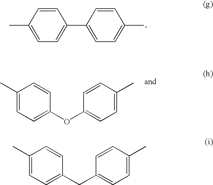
C1=CC(C)=CC=C1C1=CC=C(C)C=C1.C1(C)=CC=C(OC2=CC=C(C)C=C2)C=C1.C1(C)=CC=C(CC2=CC=C(C)C=C2)C=C1
